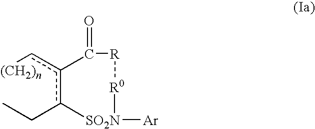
[(CH2)n]cc1c(CC)[SO2N]([Ar])[R0][R]C1=O
